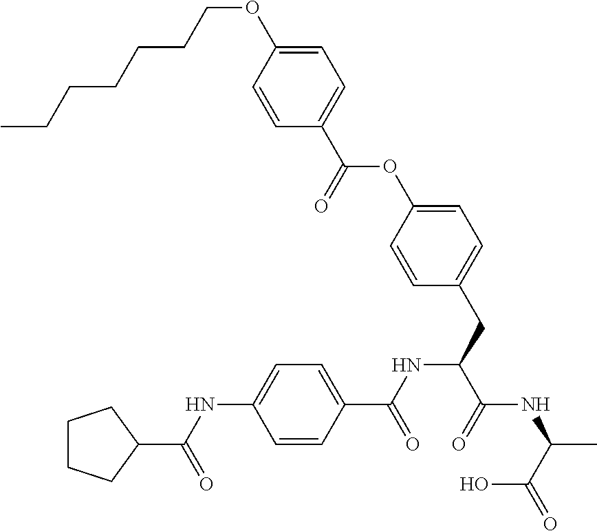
C1=C(OCCCCCCC)C=CC(C(=O)OC2=CC=C(CC(C(NC(C)C(=O)O)=O)NC(C3=CC=C(NC(=O)C4CCCC4)C=C3)=O)C=C2)=C1
